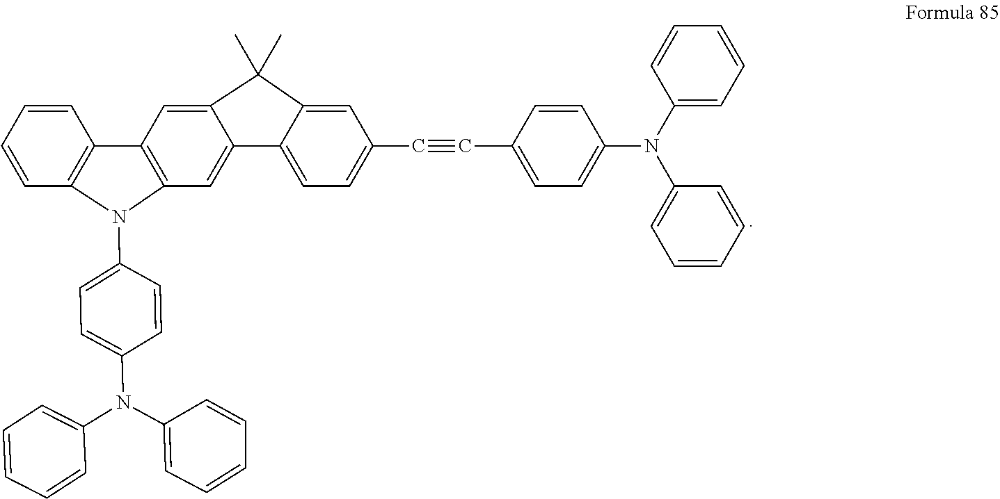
C1=CC=CC2=C1N(C1=CC=C(N(C3=CC=CC=C3)C3=CC=CC=C3)C=C1)C1=C2C=C2C(=C1)C1=CC=C(C#CC3=CC=C(N(C4=CC=CC=C4)C4=CC=CC=C4)C=C3)C=C1C2(C)C
